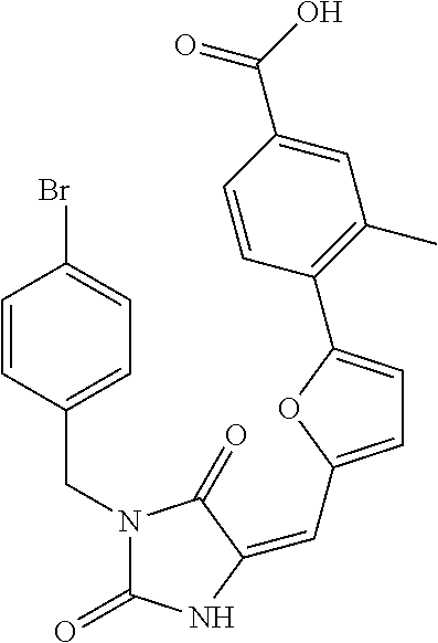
C1=CC(CN2C(=O)NC(=CC3=CC=C(C4=C(C)C=C(C(O)=O)C=C4)O3)C2=O)=CC=C1Br
